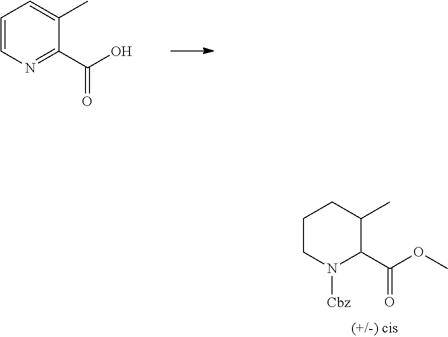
C1=CN=C(C(O)=O)C(C)=C1.C1CN([Cbz])C(C(OC)=O)C(C)C1
